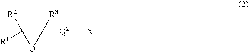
C1([R3])([Q2][X])C([R2])([R1])O1
